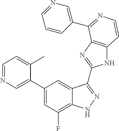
C1(C2=CN=CC=C2C)=CC(F)=C2C(=C1)C(C1=NC3=C(N1)C=CN=C3C1=CN=CC=C1)=NN2
